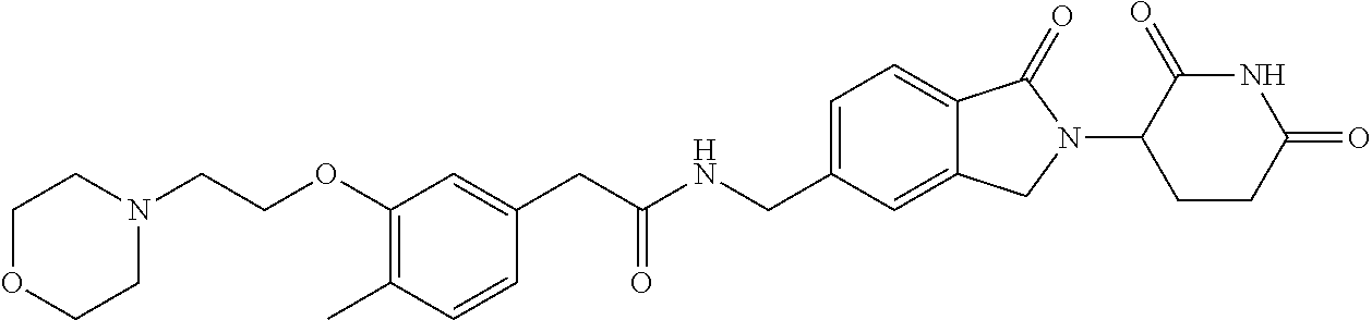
C1OCCN(CCOC2=C(C)C=CC(CC(NCC3=CC=C4C(=C3)CN(C3CCC(=O)NC3=O)C4=O)=O)=C2)C1
